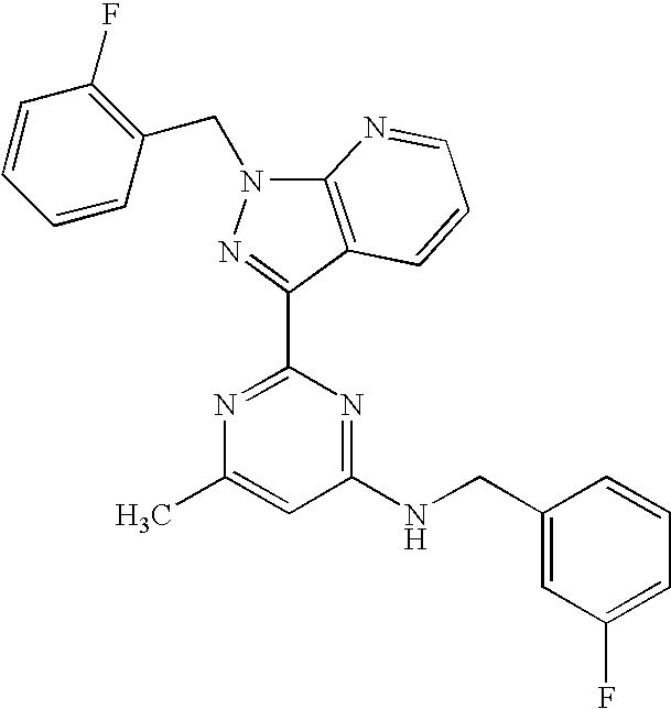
N1=C(C2=NN(CC3=C(F)C=CC=C3)C3=C2C=CC=N3)N=C(NCC2=CC(F)=CC=C2)C=C1C
